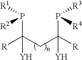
[R1]P(C(CC(P([R3])[R4])([R])[Y])([R])[Y])[R2]
